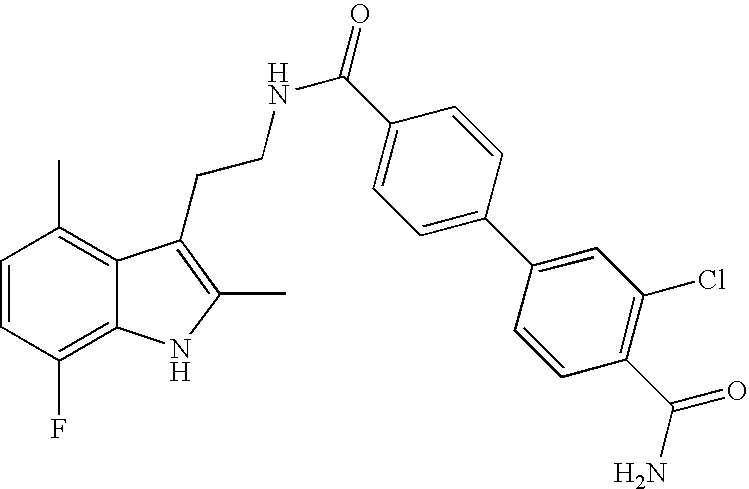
C1=CC(F)=C2C(=C1C)C(CCNC(=O)C1=CC=C(C3=CC(Cl)=C(C(N)=O)C=C3)C=C1)=C(C)N2
